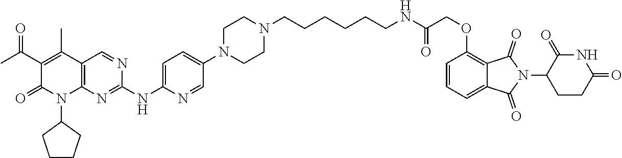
C1(=O)C(C(C)=O)=C(C)C2=C(N1C1CCCC1)N=C(NC1=CC=C(N3CCN(CCCCCCNC(COC4=C5C(=CC=C4)C(=O)N(C4CCC(=O)NC4=O)C5=O)=O)CC3)C=N1)N=C2
